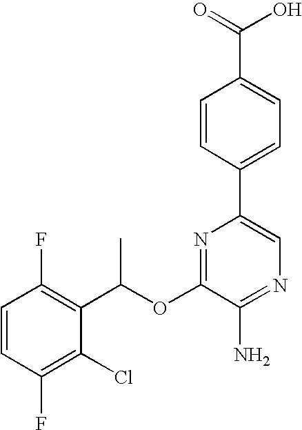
C1=CC(F)=C(C(OC2=NC(C3=CC=C(C(O)=O)C=C3)=CN=C2N)C)C(Cl)=C1F
